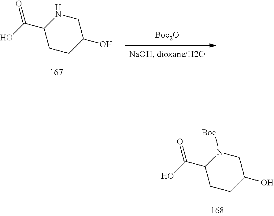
C1CC(O)CNC1C(O)=O.[Boc2O].C1CC(O)CN([Boc])C1C(O)=O
